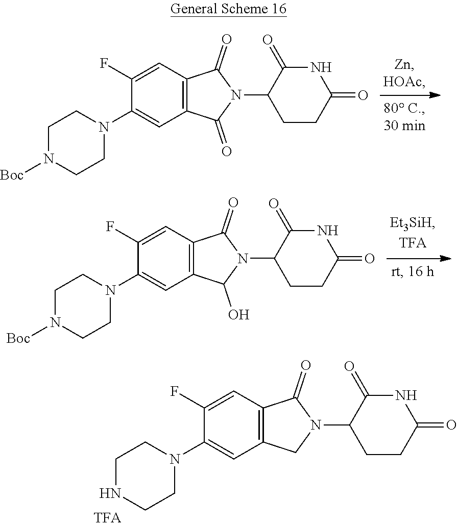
C1CC(=O)NC(=O)C1N1C(=O)C2=C(C1=O)C=C(N1CCN([Boc])CC1)C(F)=C2.C1CC(=O)NC(=O)C1N1C(=O)C2=C(C1O)C=C(N1CCN([Boc])CC1)C(F)=C2.C1CC(=O)NC(=O)C1N1C(=O)C2=C(C1)C=C(N1CCNCC1)C(F)=C2
